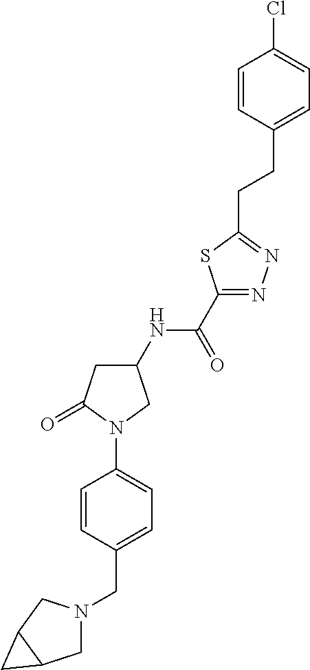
C1N(CC2=CC=C(N3C(=O)CC(NC(C4=NN=C(CCC5=CC=C(Cl)C=C5)S4)=O)C3)C=C2)CC2C1C2
